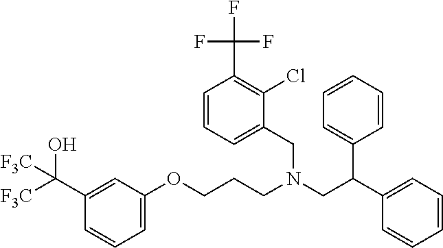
[F3C]C(C1=CC(OCCCN(CC(C2=CC=CC=C2)C2=CC=CC=C2)CC2=CC=CC(C(F)(F)F)=C2Cl)=CC=C1)(O)[F3C]
